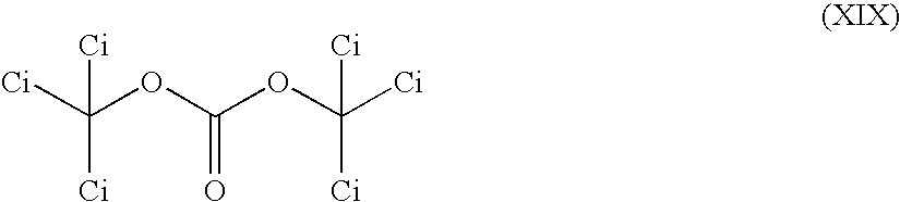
C([Ci])(OC(OC([Ci])([Ci])[Ci])=O)([Ci])[Ci]
